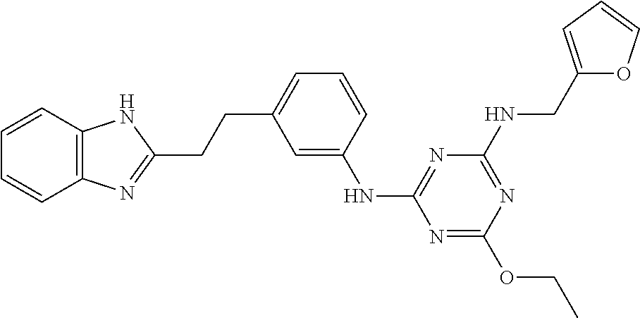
C1=C(NC2=NC(NCC3=CC=CO3)=NC(OCC)=N2)C=CC=C1CCC1=NC2=C(N1)C=CC=C2
